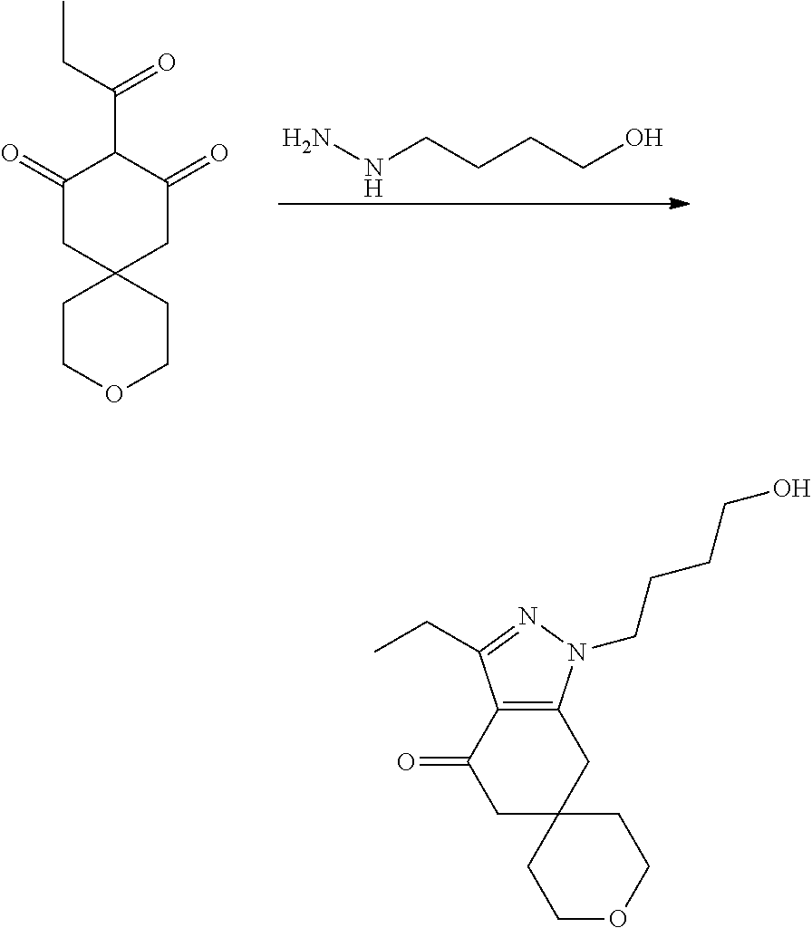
C1(=O)CC2(CC(=O)C1C(=O)CC)CCOCC2.NNCCCCO.C12=C(N(CCCCO)N=C1CC)CC1(CC2=O)CCOCC1
